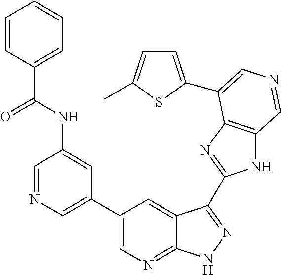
C1(C2=CN=CC(NC(C3=CC=CC=C3)=O)=C2)=CN=C2C(=C1)C(C1=NC3=C(N1)C=NC=C3C1=CC=C(C)S1)=NN2
